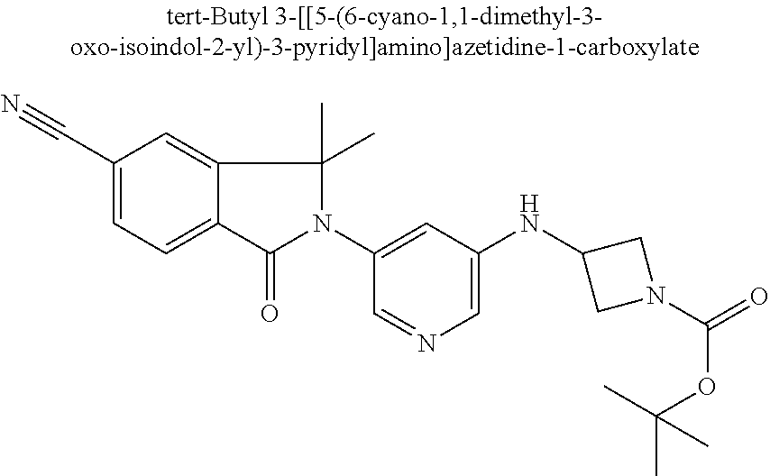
C1(C#N)=CC=C2C(=C1)C(C)(C)N(C1=CC(NC3CN(C(=O)OC(C)(C)C)C3)=CN=C1)C2=O
